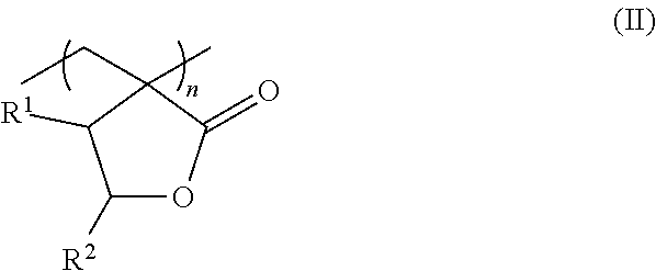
C1([R2])OC(=O)C(CC)(C)C1[R1]
